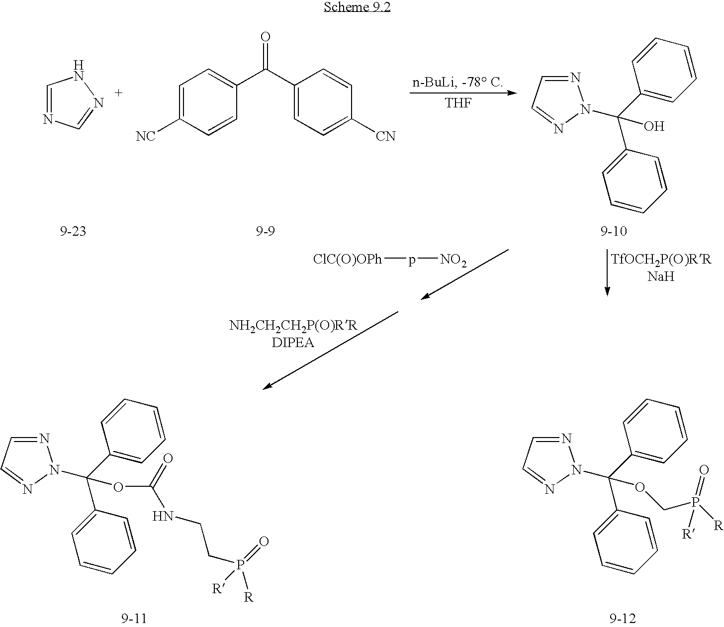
C1=C([NC])C=CC(C(C2=CC=C([CN])C=C2)=O)=C1.[THF].N1=CC=NN1C(C1=CC=CC=C1)(C1=CC=CC=C1)O.C1=NC=NN1.[ClC(O)OPh]p[NO2].N1=CC=NN1C(C1=CC=CC=C1)(C1=CC=CC=C1)OCP([R])(=O)[R].N1=CC=NN1C(C1=CC=CC=C1)(C1=CC=CC=C1)OC(NCCP([R])(=O)[R])=O
